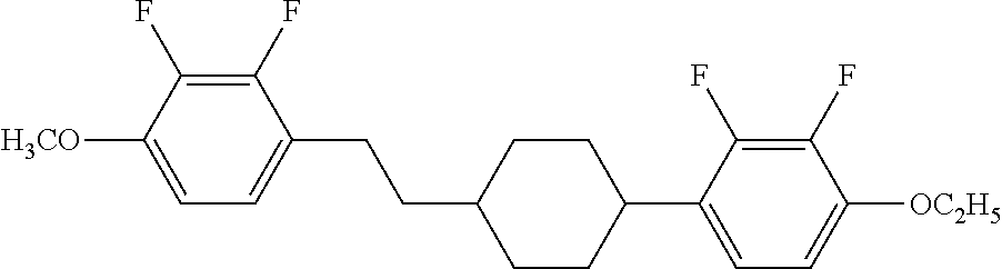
C1(F)=C(F)C([H3CO])=CC=C1CCC1CCC(C2=CC=C([OC2H5])C(F)=C2F)CC1
